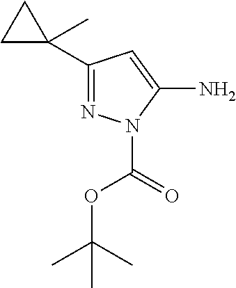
C1C(C)(C2=NN(C(OC(C)(C)C)=O)C(N)=C2)C1
